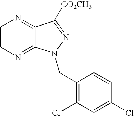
N1=C2C(=NC=C1)C([CO2CH3])=NN2CC1=C(Cl)C=C(Cl)C=C1
